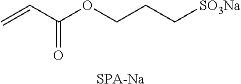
C=CC(OCCC[SO3Na])=O.[SPA-Na]
